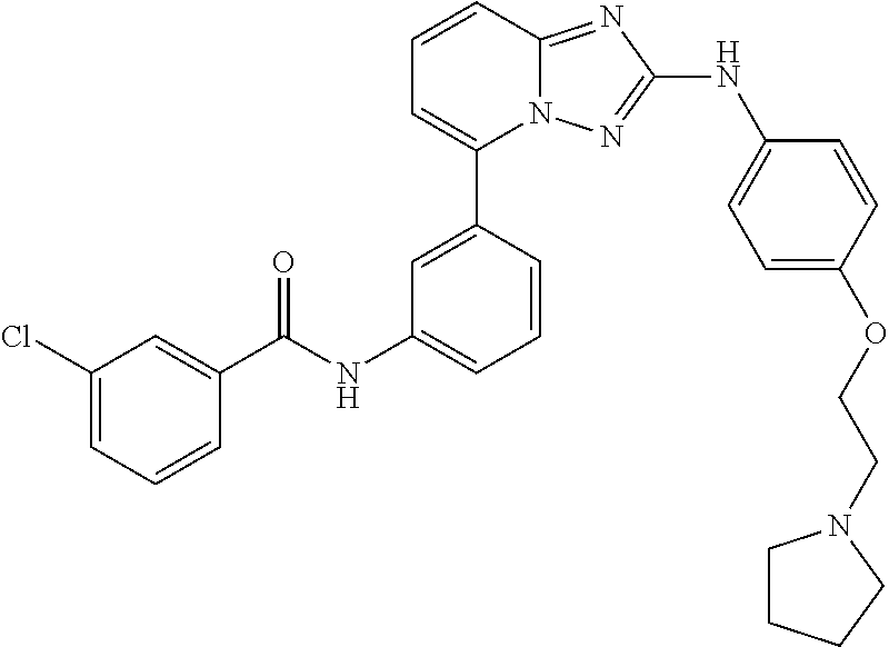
C1=CC2=NC(NC3=CC=C(OCCN4CCCC4)C=C3)=NN2C(C2=CC(NC(C3=CC(Cl)=CC=C3)=O)=CC=C2)=C1
